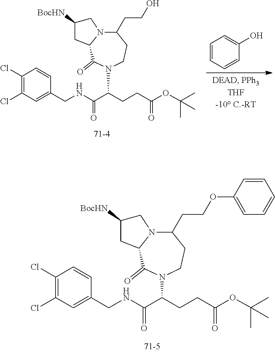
C1(Cl)=C(Cl)C=C(CNC(C(CCC(OC(C)(C)C)=O)N2CCC(CCOC3=CC=CC=C3)N3C(C2=O)CC([BocHN])C3)=O)C=C1.C1(Cl)=C(Cl)C=C(CNC(C(CCC(OC(C)(C)C)=O)N2CCC(CCO)N3C(C2=O)CC([BocHN])C3)=O)C=C1.C1=CC=CC(O)=C1
